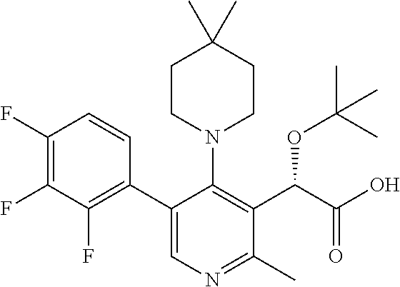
C1(F)=C(F)C(F)=C(C2=CN=C(C)C(C(C(O)=O)OC(C)(C)C)=C2N2CCC(C)(C)CC2)C=C1
